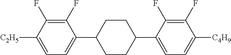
C1(F)=C(F)C([C2H5])=CC=C1C1CCC(C2=CC=C([C4H9])C(F)=C2F)CC1
